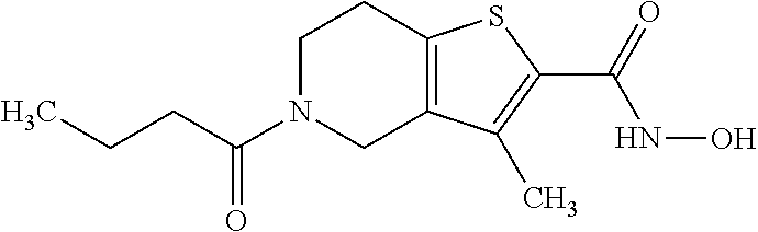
C(=O)(CCC)N1CC2=C(CC1)SC(C(=O)NO)=C2C
